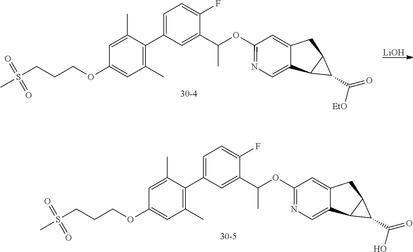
C1(OC(C)C2=CC(C3=C(C)C=C(OCCCS(C)(=O)=O)C=C3C)=CC=C2F)=NC=C2C(=C1)CC1C2C1C(=O)O.C1(OC(C)C2=CC(C3=C(C)C=C(OCCCS(C)(=O)=O)C=C3C)=CC=C2F)=NC=C2C(=C1)CC1C2C1C(=O)[EtO].[LiOH]
